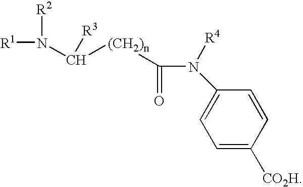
[R1]N([R2])C([(CH2)n]C(=O)N([R4])C1=CC=C([CO2H])C=C1)[R3]
